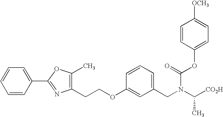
C1(CCOC2=CC(CN(C(C)[CO2H])C(=O)OC3=CC=C([OCH3])C=C3)=CC=C2)=C(C)OC(C2=CC=CC=C2)=N1
